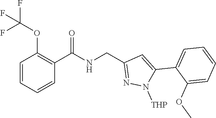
C1=CC=CC(OC(F)(F)F)=C1C(NCC1=NN([THP])C(C2=CC=CC=C2OC)=C1)=O
